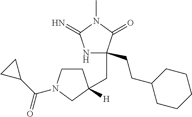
C1(CCC2CCCCC2)(CC2([H])CCN(C(C3CC3)=O)C2)NC(=N)N(C)C1=O
